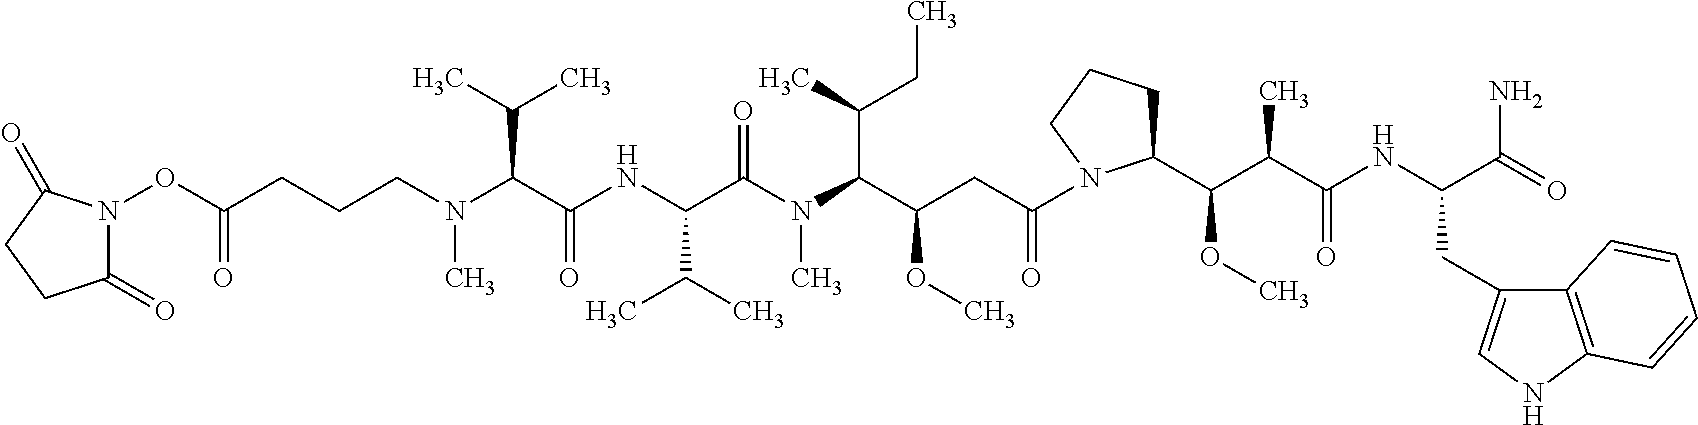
O(C(CCCN(C(C(NC(C(N(C(C(CC(=O)N1C(C(C(C(NC(C(=O)N)CC2=CNC3=C2C=CC=C3)=O)C)OC)CCC1)OC)C(C)CC)C)=O)C(C)C)=O)C(C)C)C)=O)N1C(=O)CCC1=O
